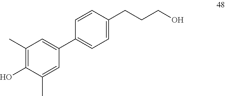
C1(C)=C(O)C(C)=CC(C2=CC=C(CCCO)C=C2)=C1
